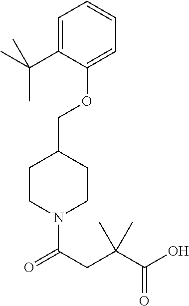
O(C1=CC=CC=C1C(C)(C)C)CC1CCN(C(CC(C(O)=O)(C)C)=O)CC1
